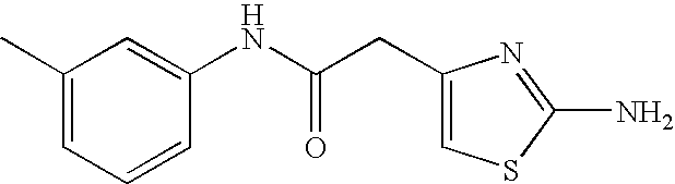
C1(C)=CC=CC(NC(CC2=CSC(N)=N2)=O)=C1
